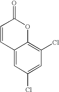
C12=CC(Cl)=CC(Cl)=C1OC(=O)C=C2
